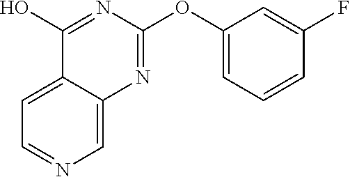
C1=NC=C2C(=C1)C(O)=NC(OC1=CC=CC(F)=C1)=N2
